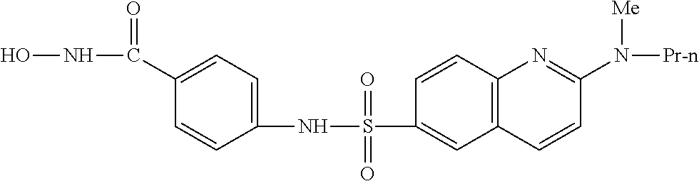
ONC(C1=CC=C(NS(=O)(=O)C2=CC3=C(C=C2)N=C(N([Me])[Pr-n])C=C3)C=C1)=O
